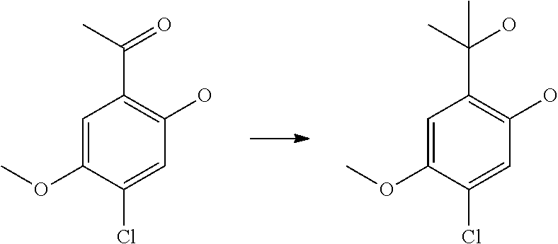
C1(Cl)=CC(O)=C(C(C)(O)C)C=C1OC.C1(Cl)=CC(O)=C(C(C)=O)C=C1OC
